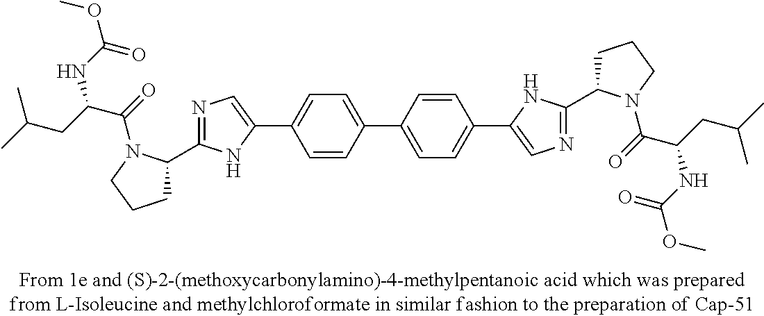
C1(C2=CC=C(C3=CN=C(C4CCCN4C(=O)C(NC(OC)=O)CC(C)C)N3)C=C2)=CC=C(C2=CN=C(C3CCCN3C(=O)C(NC(OC)=O)CC(C)C)N2)C=C1
